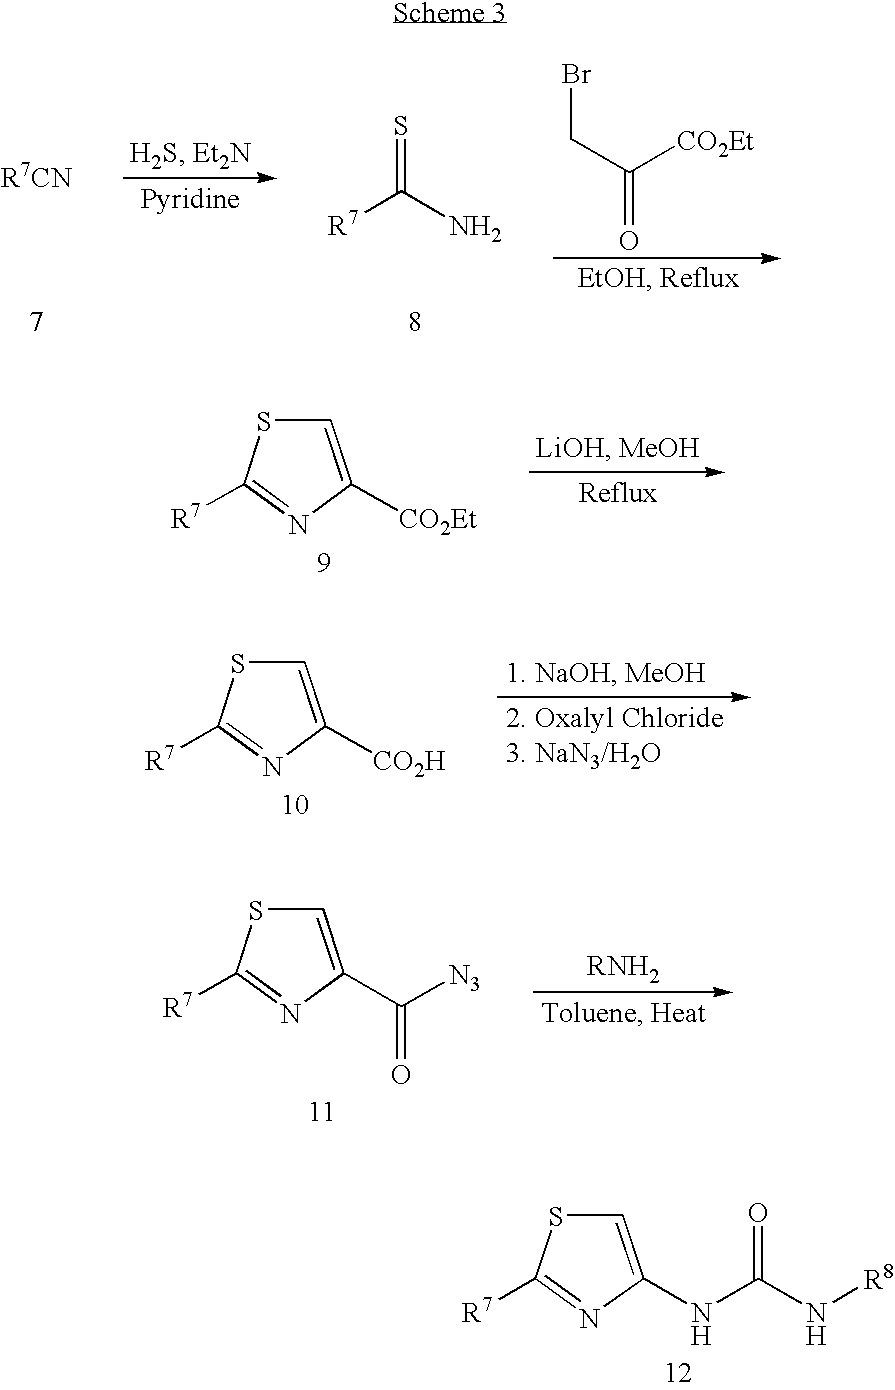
BrCC([CO2Et])=O.[R7]C(N)=S.C1=C([CO2Et])N=C([R7])S1.C1=C([CO2H])N=C([R7])S1.C1=C(C([N3])=O)N=C([R7])S1.C1=C(NC(N[R8])=O)N=C([R7])S1
